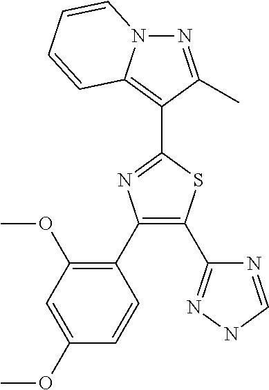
N1=C(C)C(C2=NC(C3=C(OC)C=C(OC)C=C3)=C(C3=NNC=N3)S2)=C2N1C=CC=C2
